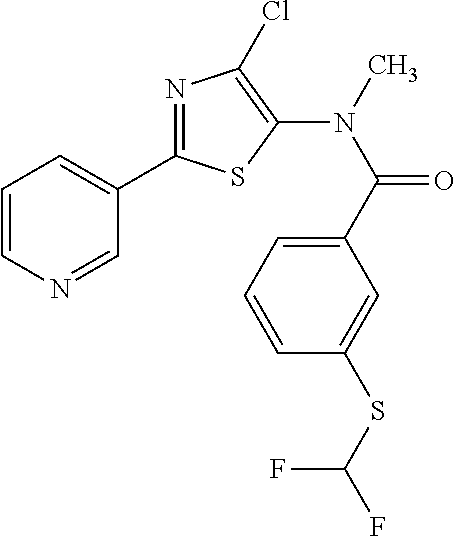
C1(N(C(=O)C2=CC=CC(SC(F)F)=C2)C)=C(Cl)N=C(C2=CC=CN=C2)S1
